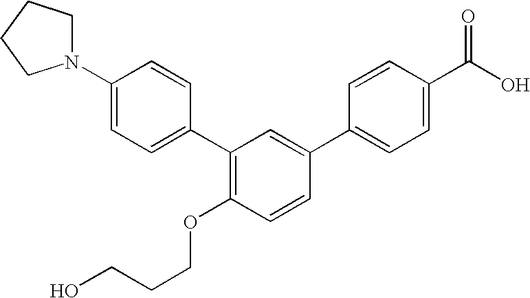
C1(N2CCCC2)=CC=C(C2=C(OCCCO)C=CC(C3=CC=C(C(O)=O)C=C3)=C2)C=C1
